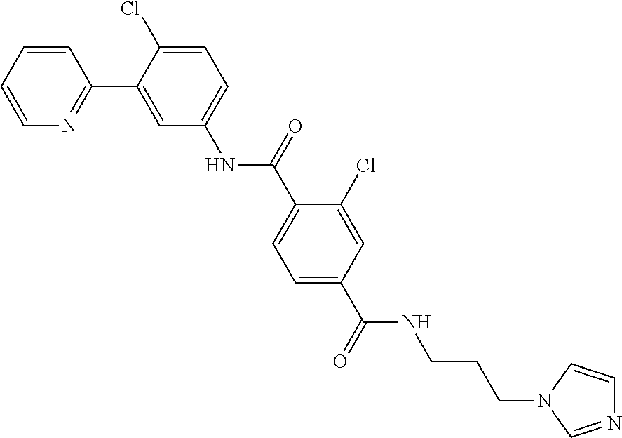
C1=CC=CN=C1C1=CC(NC(C2=CC=C(C(=O)NCCCN3C=NC=C3)C=C2Cl)=O)=CC=C1Cl
